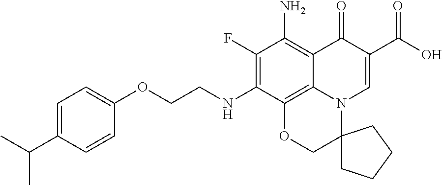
C1(F)=C(NCCOC2=CC=C(C(C)C)C=C2)C2=C3C(=C1N)C(=O)C(C(=O)O)=CN3C1(CO2)CCCC1
